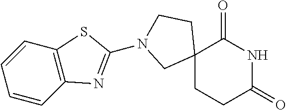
C12(CCC(=O)NC1=O)CCN(C1=NC3=C(C=CC=C3)S1)C2
